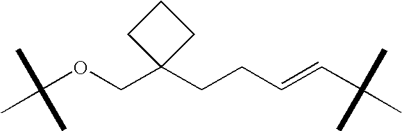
C(OCC1(CCC=CC(C)(C)C)CCC1)(C)(C)C
